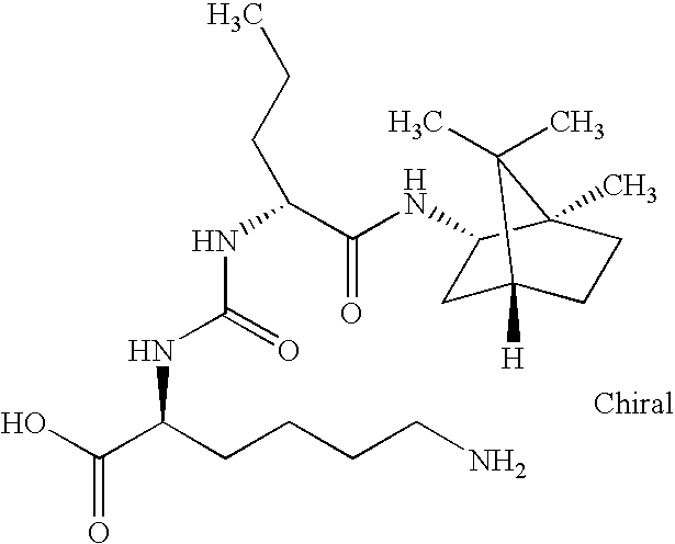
C(C(NC1CC2([H])CCC1(C)C2(C)C)=O)(NC(NC(C(O)=O)CCCCN)=O)CCC
